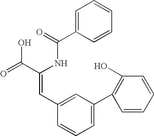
C1=C(C(=O)NC(C(=O)O)=CC2=CC(C3=C(O)C=CC=C3)=CC=C2)C=CC=C1
